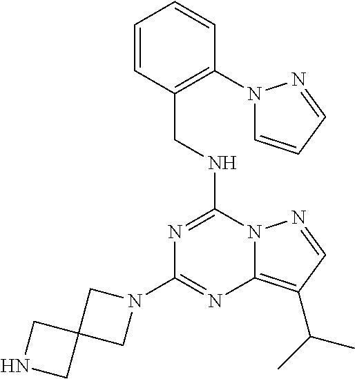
C1(N2CC3(C2)CNC3)=NC2=C(C(C)C)C=NN2C(NCC2=C(N3C=CC=N3)C=CC=C2)=N1
